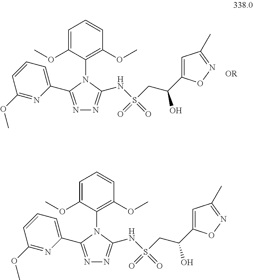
N1=C(C2=CC=CC(OC)=N2)N(C2=C(OC)C=CC=C2OC)C(NS(=O)(=O)CC(O)C2=CC(C)=NO2)=N1.N1=C(C2=CC=CC(OC)=N2)N(C2=C(OC)C=CC=C2OC)C(NS(=O)(=O)CC(O)C2=CC(C)=NO2)=N1
